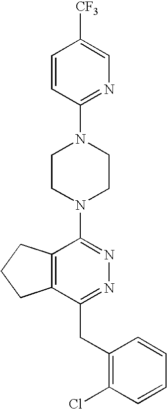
C12=C(C(CC3=C(Cl)C=CC=C3)=NN=C1N1CCN(C3=NC=C([CF3])C=C3)CC1)CCC2
